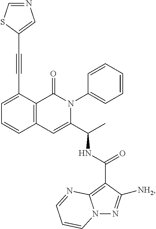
C1=C(C#CC2=CN=CS2)C2=C(C=C1)C=C(C(C)NC(C1=C3N(N=C1[NH2])C=CC=N3)=O)N(C1=CC=CC=C1)C2=O
